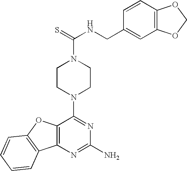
C12=C(N=C(N)N=C1N1CCN(C(=S)NCC3=CC4=C(C=C3)OCO4)CC1)C1=C(O2)C=CC=C1
